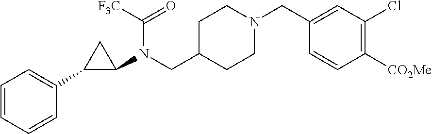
C1=CC=CC(C2C(N(CC3CCN(CC4=CC(Cl)=C([CO2Me])C=C4)CC3)C([F3C])=O)C2)=C1
